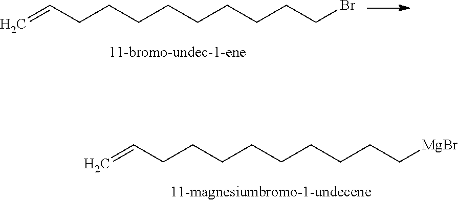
C=CCCCCCCCCC[MgBr].C=CCCCCCCCCCBr
